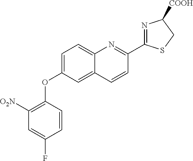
C1=CC(OC2=CC=C3C(=C2)C=CC(C2=NC([COOH])CS2)=N3)=C([O2N])C=C1F
